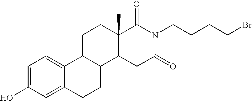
OC1=CC=C2C(=C1)CCC1C2CCC2(C)C1CC(=O)N(CCCCBr)C2=O
